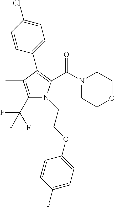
C1(C(F)(F)F)=C(C)C(C2=CC=C(Cl)C=C2)=C(C(N2CCOCC2)=O)N1CCOC1=CC=C(F)C=C1
